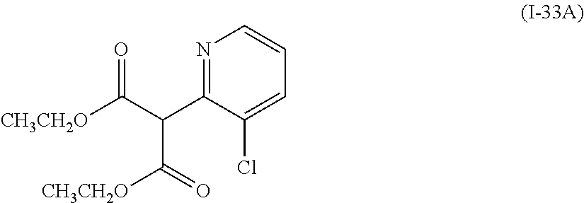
N1=C(C(C([CH3CH2O])=O)C(=O)[CH3CH2O])C(Cl)=CC=C1
